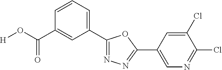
[H]OC(C1=CC(C2=NN=C(C3=CN=C(Cl)C(Cl)=C3)O2)=CC=C1)=O
